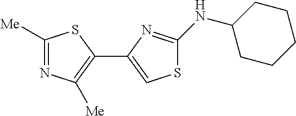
C1([Me])=NC([Me])=C(C2=CSC(NC3CCCCC3)=N2)S1
